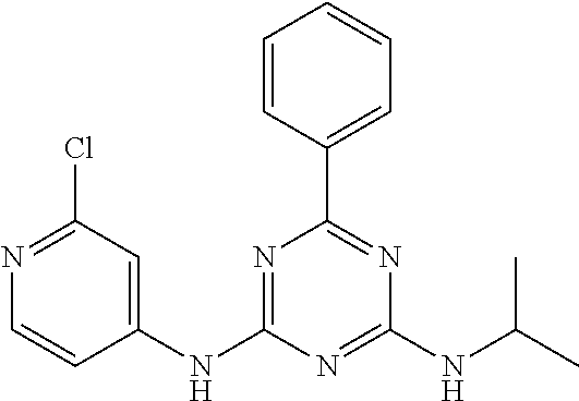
N1=C(NC2=CC(Cl)=NC=C2)N=C(NC(C)C)N=C1C1=CC=CC=C1
